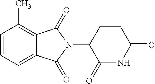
C1=CC=C2C(=C1C)C(=O)N(C1C(=O)NC(=O)CC1)C2=O
